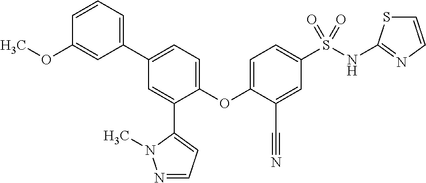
C1(OC2=CC=C(S(NC3=NC=CS3)(=O)=O)C=C2C#N)=CC=C(C2=CC=CC(OC)=C2)C=C1C1=CC=NN1C
